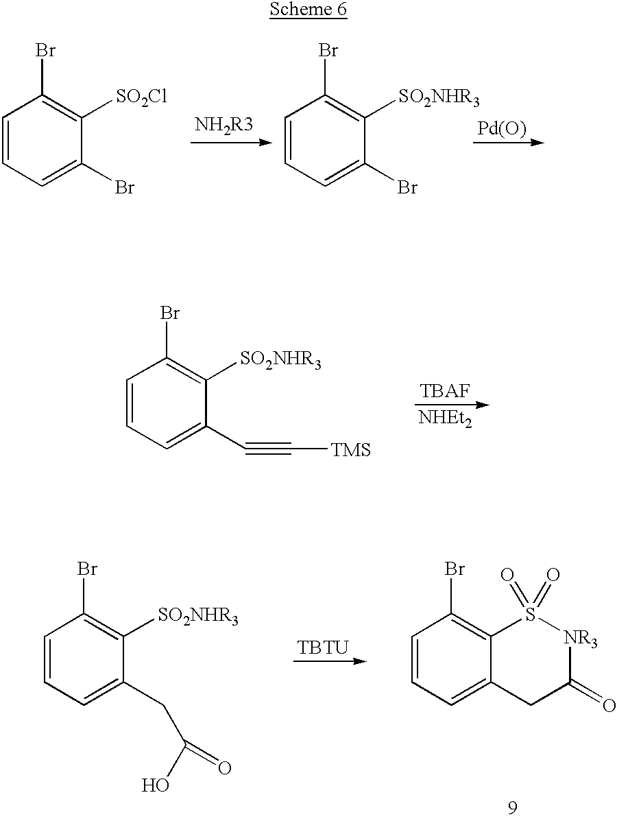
C1=CC=C(Br)C([SO2Cl])=C1Br.C1=CC=C(Br)C([SO2NHR3])=C1Br.[Pd(O)].C1=CC=C(C#C[TMS])C([SO2NHR3])=C1Br.[TBAF].[NHEt2].C1=CC=C(CC(O)=O)C([SO2NHR3])=C1Br.[TBTU].C1=CC=C2C(=C1Br)S(=O)(=O)[NR3]C(=O)C2
